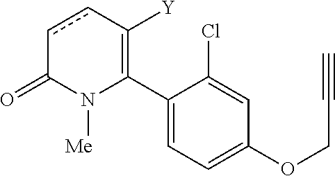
C1(C2=C([Y])ccC(=O)N2[Me])=CC=C(OCC#C)C=C1Cl
